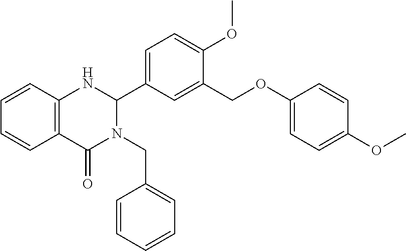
C1=CC2=C(C=C1)C(=O)N(CC1=CC=CC=C1)C(C1=CC=C(OC)C(COC3=CC=C(OC)C=C3)=C1)N2
